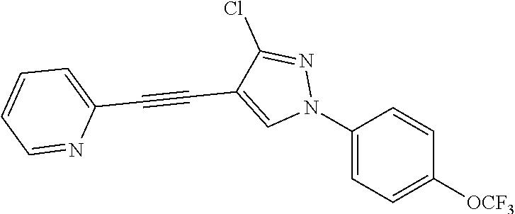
C1(N2N=C(Cl)C(C#CC3=CC=CC=N3)=C2)=CC=C([OCF3])C=C1
